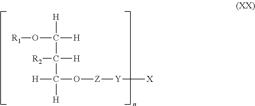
[R1]OC([H])([H])C([H])(C([H])([H])O[Z][Y][X])[R2]
